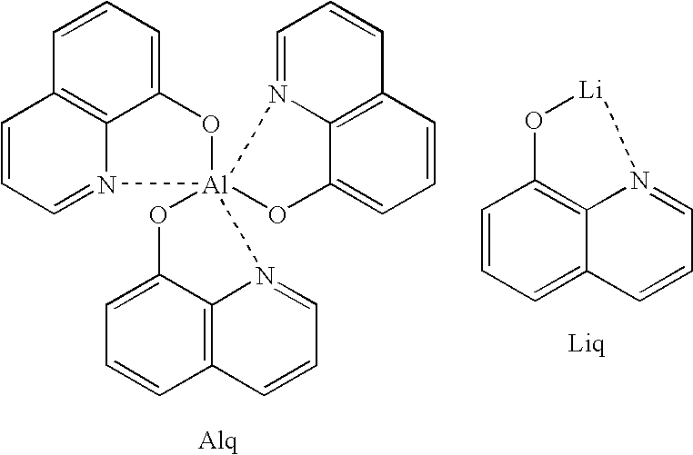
C1=CC2=C3C(=C1)O[Al]14(N3=CC=C2)(OC2=CC=CC3=C2N1=CC=C3)OC1=CC=CC2=C1N4=CC=C2.C1=CC=C2C3=C1O[Li]N3=CC=C2
